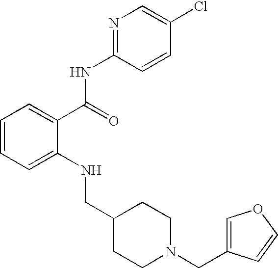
C1=CC=C(NCC2CCN(CC3=COC=C3)CC2)C(C(NC2=NC=C(Cl)C=C2)=O)=C1
